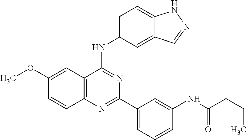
C1(OC)=CC2=C(C=C1)N=C(C1=CC=CC(NC(CCC)=O)=C1)N=C2NC1=CC=C2C(=C1)C=NN2
